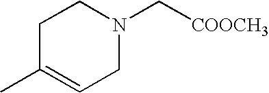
[COOCH3]CN1CCC(C)=CC1
